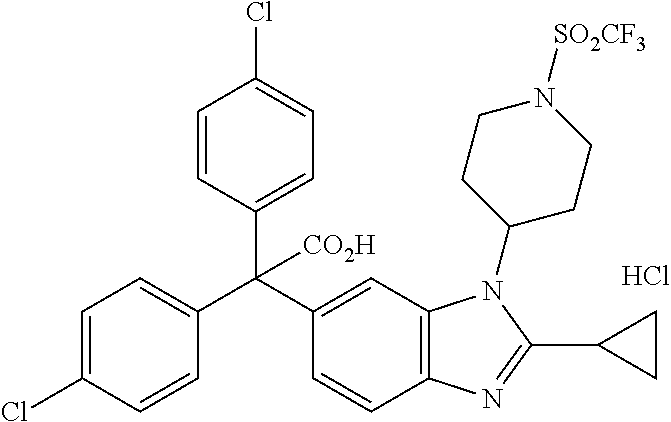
C1=C(Cl)C=CC(C(C2=CC3=C(C=C2)N=C(C2CC2)N3C2CCN([SO2CF3])CC2)(C2=CC=C(Cl)C=C2)[CO2H])=C1.Cl
